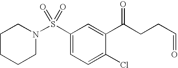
N1(S(C2=CC=C(Cl)C(C(CCC=O)=O)=C2)(=O)=O)CCCCC1
